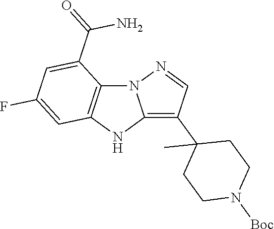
N12C3=C(NC1=C(C1(C)CCN([Boc])CC1)C=N2)C=C(F)C=C3C(=O)N
